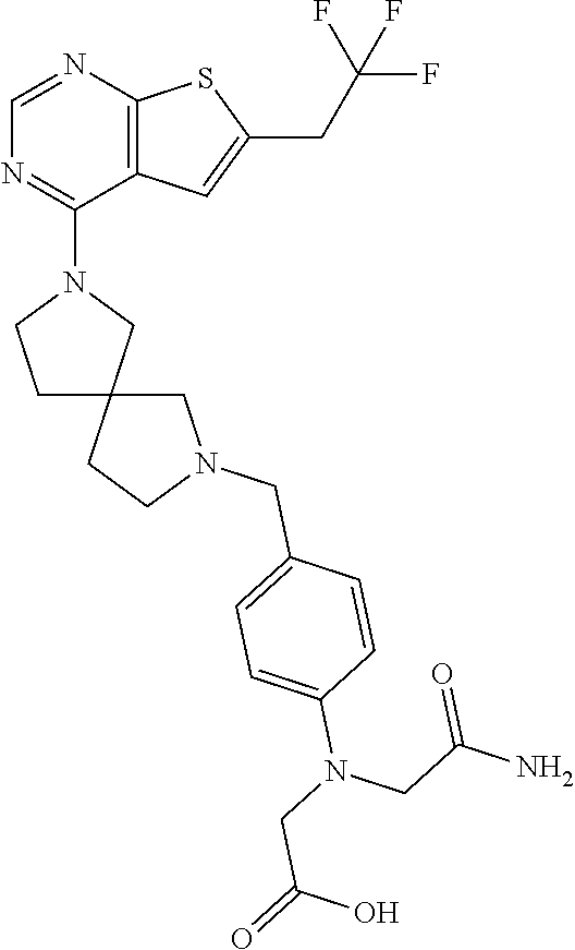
C1=NC2=C(C(N3CCC4(C3)CCN(CC3=CC=C(N(CC(N)=O)CC(O)=O)C=C3)C4)=N1)C=C(CC(F)(F)F)S2
